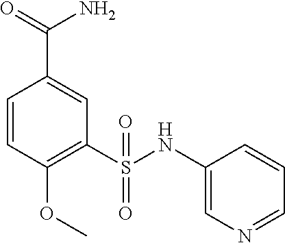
C1=CC(OC)=C(S(NC2=CN=CC=C2)(=O)=O)C=C1C(N)=O
